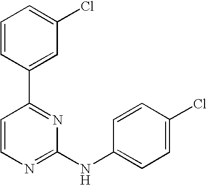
C1=CC(C2=NC(NC3=CC=C(Cl)C=C3)=NC=C2)=CC(Cl)=C1
